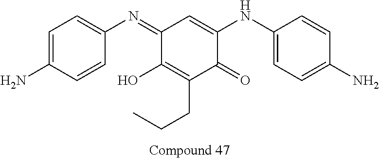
C1(=NC2=CC=C(N)C=C2)C(O)=C(CCC)C(=O)C(NC2=CC=C(N)C=C2)=C1
